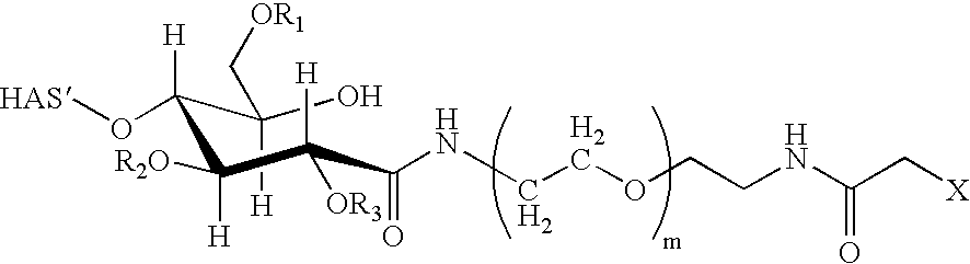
OC(C([H])(O[HAS])C([H])([R2O])C(C(=O)NCCOCCNC(C[X])=O)([H])[OR3])([H])C[OR1]
